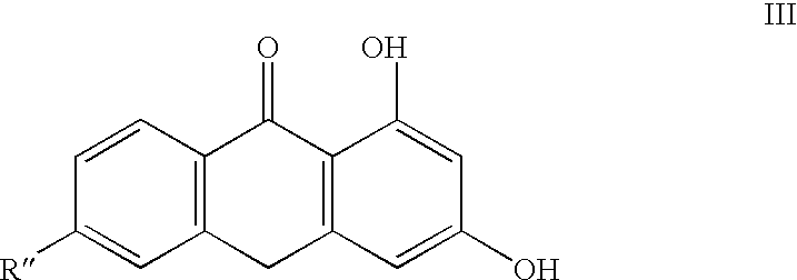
C12=C(CC3=C(C1=O)C(O)=CC(O)=C3)C=C([R])C=C2
